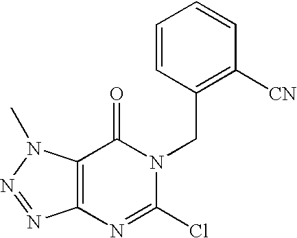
C12=C(N(C)N=N1)C(=O)N(CC1=C([CN])C=CC=C1)C(Cl)=N2
